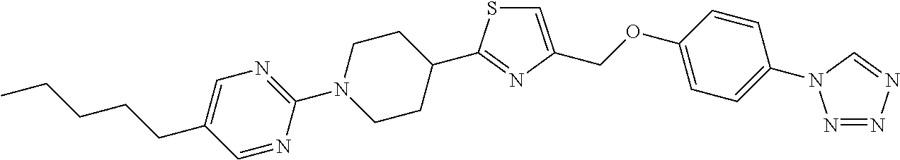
C1=C(COC2=CC=C(N3N=NN=C3)C=C2)N=C(C2CCN(C3=NC=C(CCCCC)C=N3)CC2)S1
